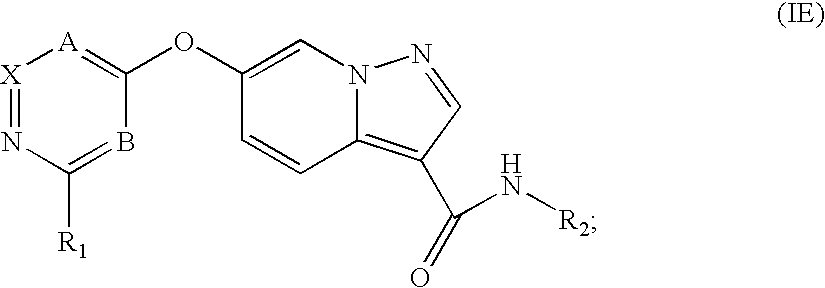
[X]1=NC([R1])=BC(OC2=CN3C(=C(C(N[R2])=O)C=N3)C=C2)=[A]1
